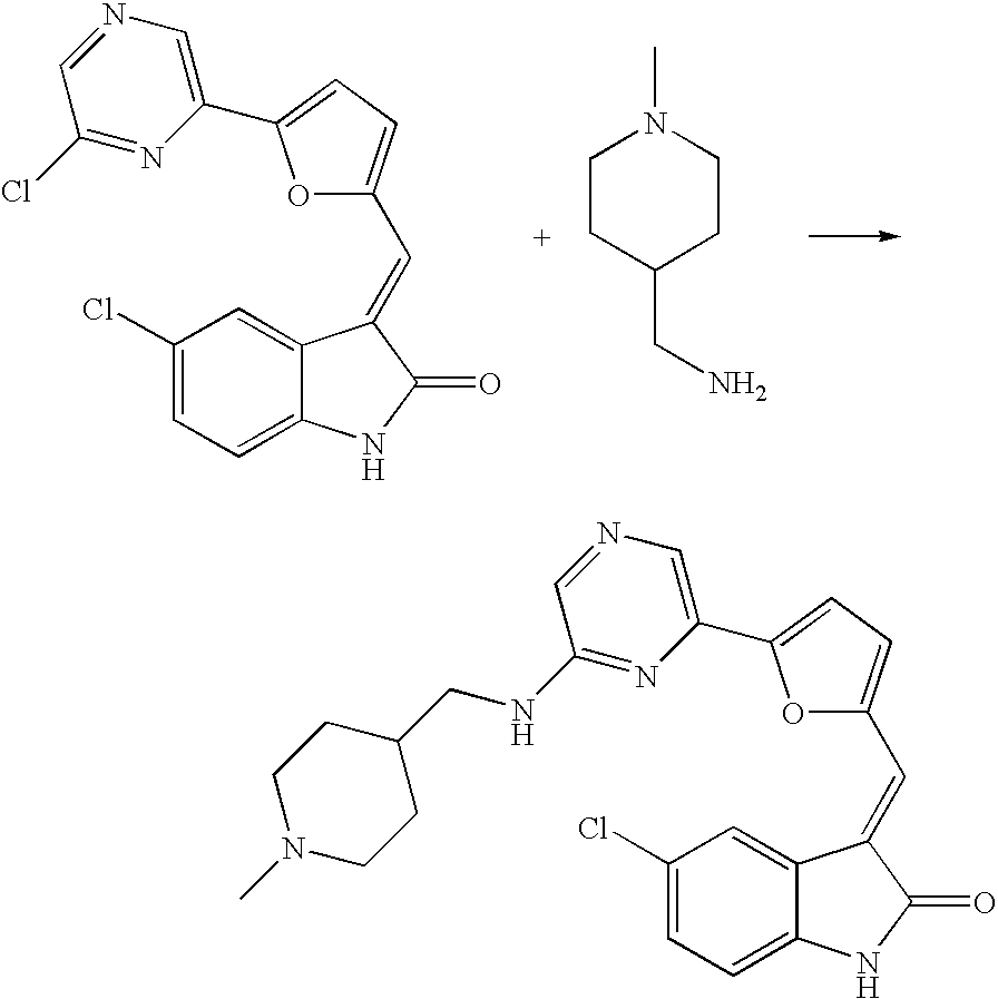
C1(Cl)=CC=C2C(=C1)C(=CC1=CC=C(C3=CN=CC(NCC4CCN(C)CC4)=N3)O1)C(=O)N2.C1(Cl)=CC=C2C(=C1)C(=CC1=CC=C(C3=CN=CC(Cl)=N3)O1)C(=O)N2.C1CC(CN)CCN1C
